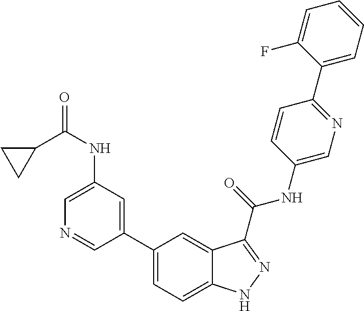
C1(NC(C2CC2)=O)=CN=CC(C2=CC=C3C(=C2)C(C(NC2=CN=C(C4=CC=CC=C4F)C=C2)=O)=NN3)=C1
